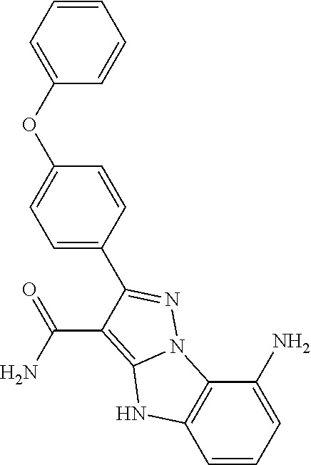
C1=CC=C(N)C2=C1NC1=C(C(N)=O)C(C3=CC=C(OC4=CC=CC=C4)C=C3)=NN21
